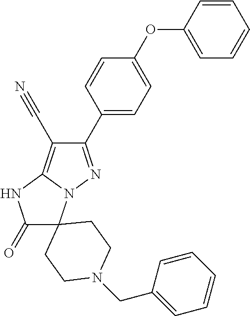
C1=CC(C2=NN3C(=C2C#N)NC(=O)C32CCN(CC3=CC=CC=C3)CC2)=CC=C1OC1=CC=CC=C1
